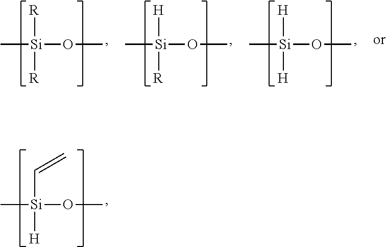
C[Si]([R])([R])OC.C[Si]([R])([H])OC.C[Si]([H])([H])OC.C[Si]([H])(C=C)OC
